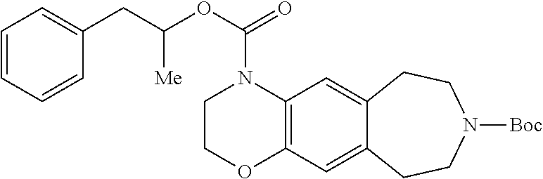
O(C(N1CCOC2=C1C=C1C(=C2)CCN([Boc])CC1)=O)C(CC1=CC=CC=C1)[Me]
